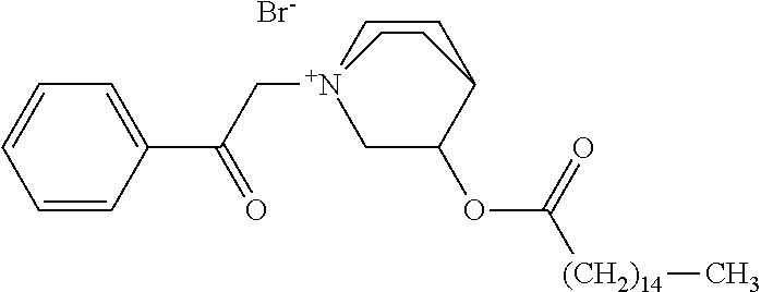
C1=CC(C(C[N+]23CC(OC([(CH2)14]C)=O)C(CC2)CC3)=O)=CC=C1.[Br-]
